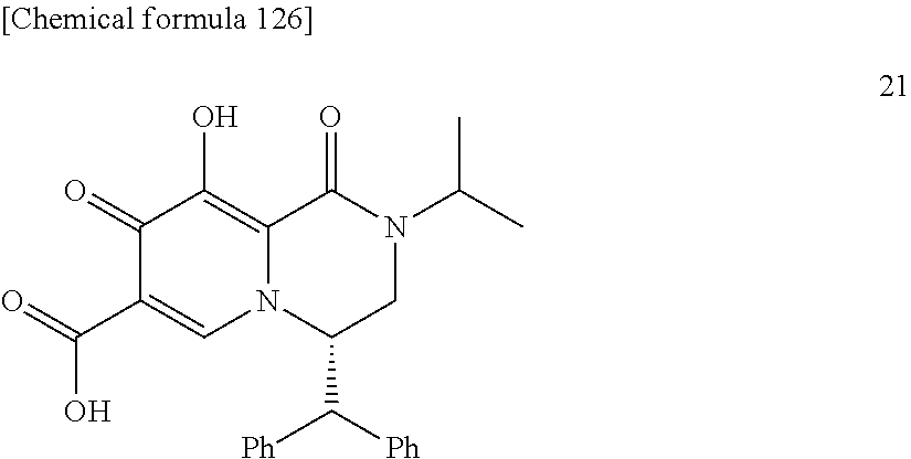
C1(=O)C(C(O)=O)=CN2C(=C1O)C(=O)N(C(C)C)CC2C([Ph])[Ph]
